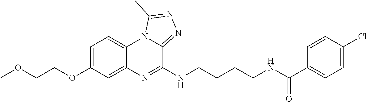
C1=C(OCCOC)C=C2C(=C1)N1C(=NN=C1C)C(NCCCCNC(C1=CC=C(Cl)C=C1)=O)=N2
